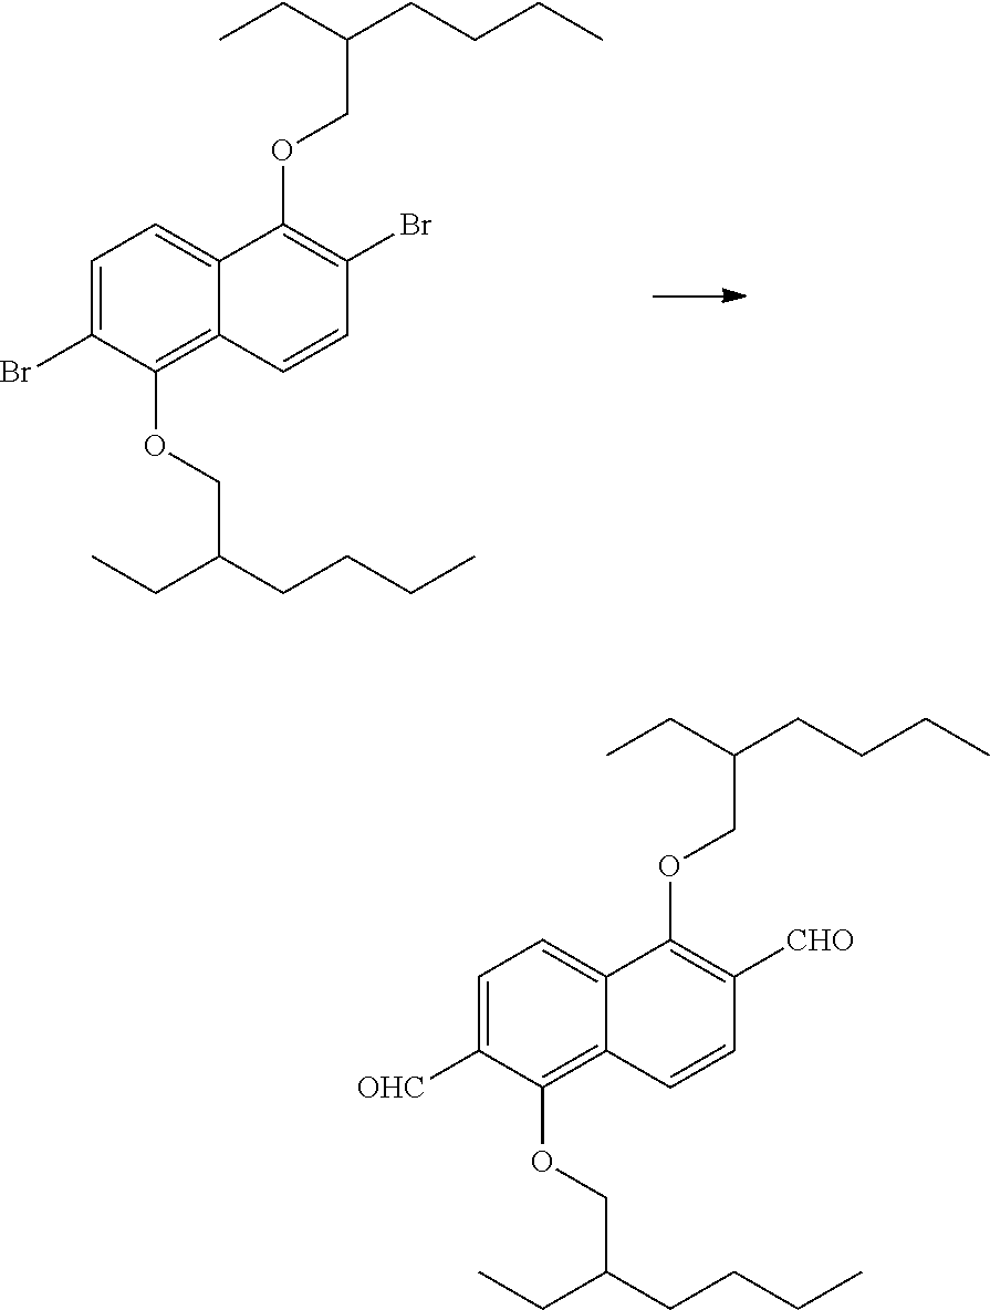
C1=C(Br)C(OCC(CCCC)CC)=C2C(=C1)C(OCC(CC)CCCC)=C(Br)C=C2.C1=C([OHC])C(OCC(CCCC)CC)=C2C(=C1)C(OCC(CC)CCCC)=C([CHO])C=C2
